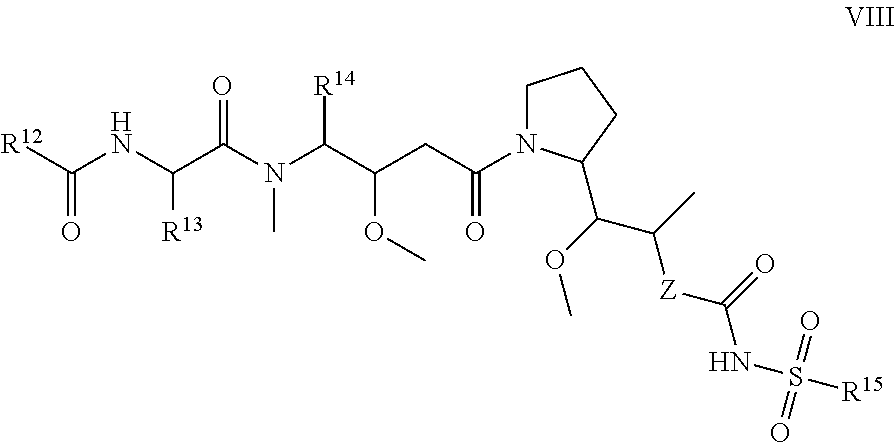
[R12]C(NC(C(N(C(C(CC(=O)N1CCCC1C(C([Z]C(NS(=O)(=O)[R15])=O)C)OC)OC)[R14])C)=O)[R13])=O
